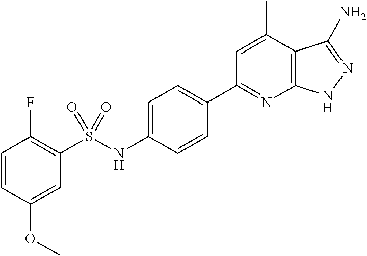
C1=CC(OC)=CC(S(NC2=CC=C(C3=NC4=C(C(C)=C3)C(N)=NN4)C=C2)(=O)=O)=C1F
